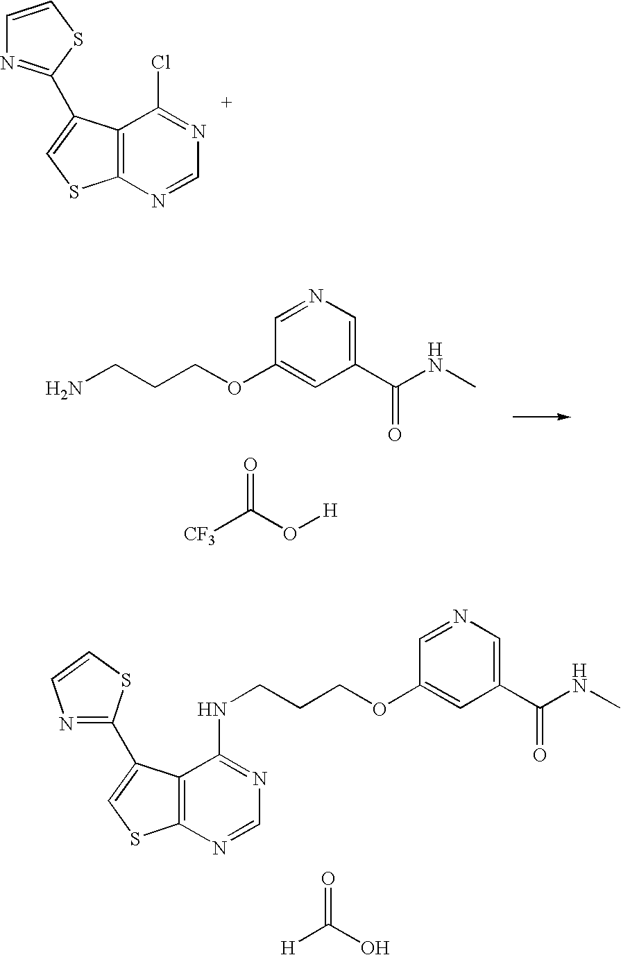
C12=C(N=CN=C1Cl)SC=C2C1=NC=CS1.N1=CC(OCCCN)=CC(C(NC)=O)=C1.O=C(O[H])[CF3].N1=CC(OCCCNC2=NC=NC3=C2C(C2=NC=CS2)=CS3)=CC(C(NC)=O)=C1.O=C(O)[H]
